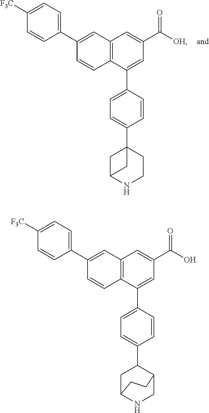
C1([F3C])=CC=C(C2=CC3=C(C=C2)C(C2=CC=C(C45CCNC(C4)C5)C=C2)=CC(C([OH])=O)=C3)C=C1.C1([F3C])=CC=C(C2=CC3=C(C=C2)C(C2=CC=C(C4C5CNC(C4)CC5)C=C2)=CC(C([OH])=O)=C3)C=C1
